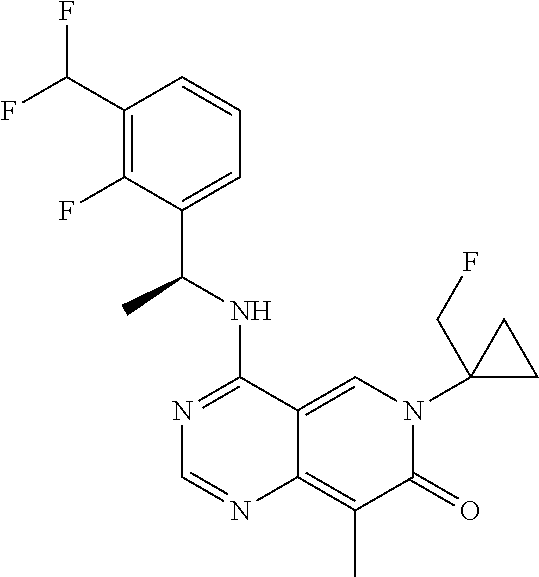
C12=CN(C3(CF)CC3)C(=O)C(C)=C1N=CN=C2NC(C1=CC=CC(C(F)F)=C1F)C
